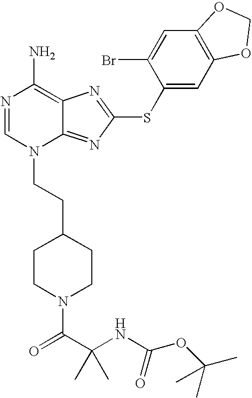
N1=CN(CCC2CCN(C(=O)C(NC(OC(C)(C)C)=O)(C)C)CC2)C2=NC(SC3=CC4=C(C=C3Br)OCO4)=NC2=C1N
